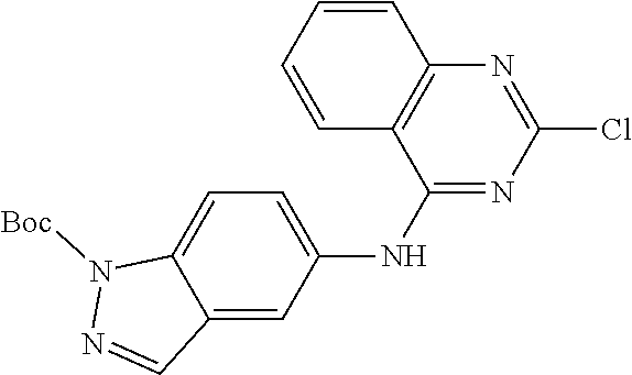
C1=CC=CC2=C1C(NC1=CC=C3C(=C1)C=NN3[Boc])=NC(Cl)=N2
